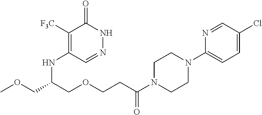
C1([F3C])=C(NC(COCCC(N2CCN(C3=CC=C(Cl)C=N3)CC2)=O)COC)C=NNC1=O
